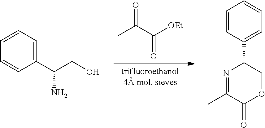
[trifluoroethanol4 mol. sieves].CC(C([OEt])=O)=O.C1=CC(C(CO)N)=CC=C1.C1=CC(C2N=C(C)C(=O)OC2)=CC=C1
